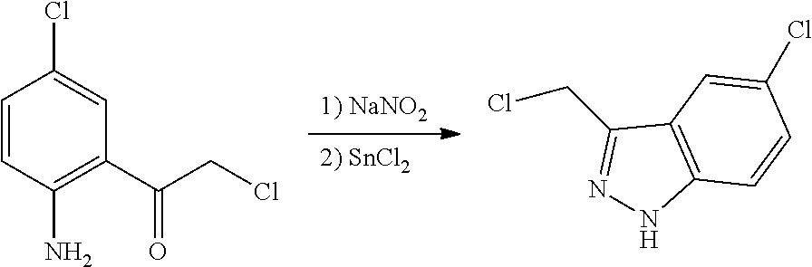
C1=CC(N)=C(C(CCl)=O)C=C1Cl.[1) NaNO2].[2) SnCl2].C(Cl)C1=NNC2=C1C=C(Cl)C=C2
